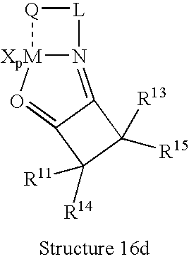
N12=C3C(=O[XpM]1[Q][L]2)C([R14])([R11])C3([R15])[R13]
